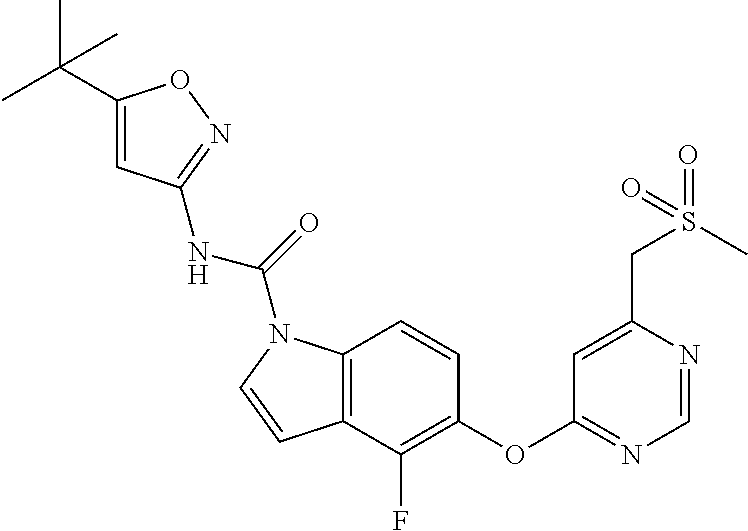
C(S(=O)(C)=O)C1=CC(OC2=C(F)C3=C(C=C2)N(C(NC2=NOC(C(C)(C)C)=C2)=O)C=C3)=NC=N1
